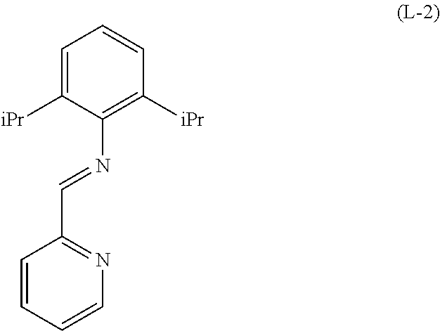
C1=CC=CN=C1C=NC1=C([iPr])C=CC=C1[iPr]
